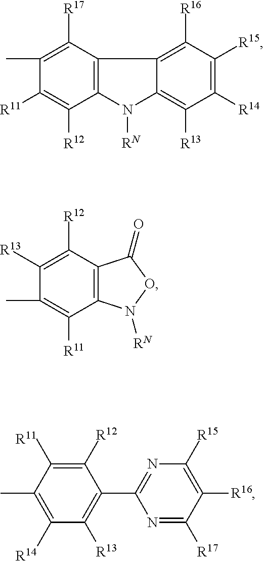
C1([R17])=C(C)C([R11])=C([R12])C2=C1C1=C([R16])C([R15])=C([R14])C([R13])=C1N2[RN].C1([R12])=C([R13])C(C)=C([R11])C2=C1C(=O)ON2[RN].C1([R12])=C([R11])C(C)=C([R14])C([R13])=C1C1=NC([R15])=C([R16])C([R17])=N1
